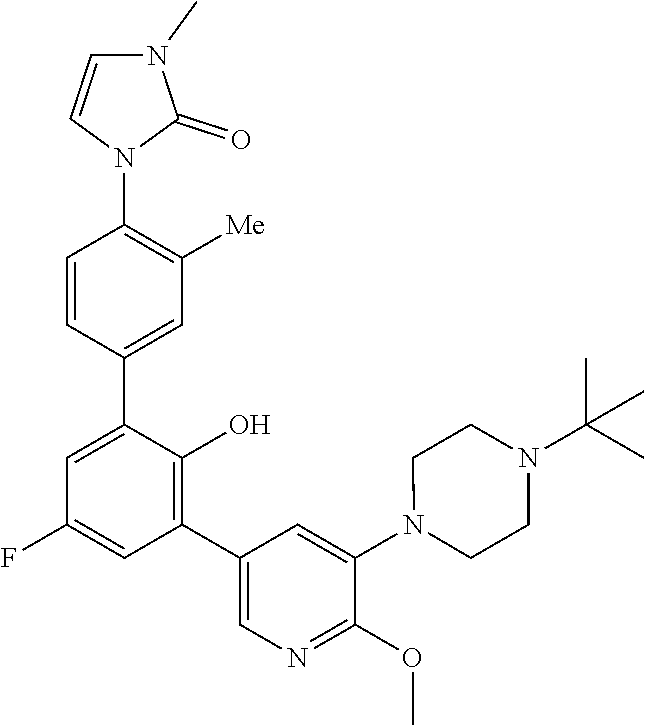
N1(C2=CC(C3=C(O)C(C4=CC([Me])=C(N5C=CN(C)C5=O)C=C4)=CC(F)=C3)=CN=C2OC)CCN(C(C)(C)C)CC1
